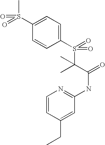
C1(S(=O)(C)=O)=CC=C(S(=O)(C(C(=O)NC2=NC=CC(CC)=C2)(C)C)=O)C=C1
